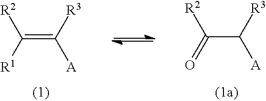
[R2]C([R1])=C([R3])[A].C(C([R3])[A])([R2])=O
